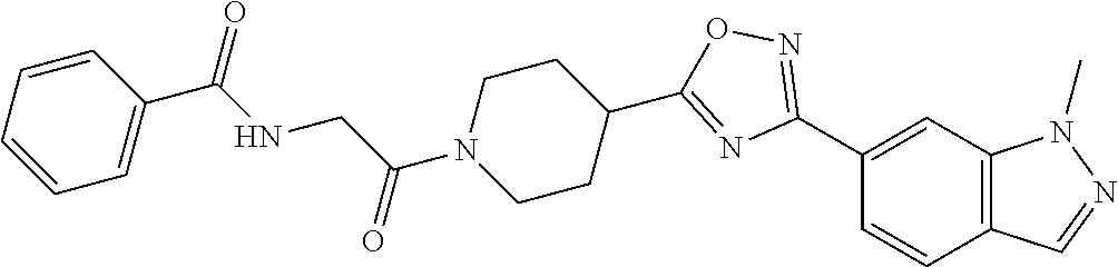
C1(C2=NOC(C3CCN(C(CNC(C4=CC=CC=C4)=O)=O)CC3)=N2)=CC2=C(C=C1)C=NN2C
